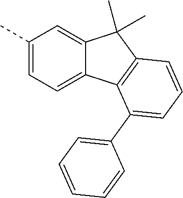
C1(C)=CC=C2C(=C1)C(C)(C)C1=C2C(C2=CC=CC=C2)=CC=C1
